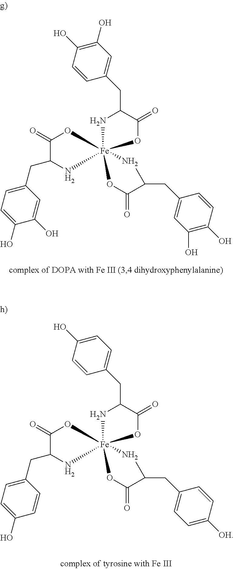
C1(O)=C(O)C=CC(CC2C(=O)O[Fe]34(N2)(NC(CC2=CC=C(O)C(O)=C2)C(=O)O3)NC(CC2=CC(O)=C(O)C=C2)C(=O)O4)=C1.C1=C(O)C=CC(CC2C(=O)O[Fe]34(N2)(NC(CC2=CC=C(O)C=C2)C(=O)O3)NC(CC2=CC=C([OH])C=C2)C(=O)O4)=C1
